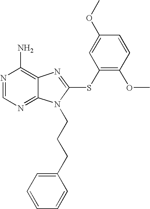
N1=CN=C2C(=C1N)N=C(SC1=C(OC)C=CC(OC)=C1)N2CCCC1=CC=CC=C1
